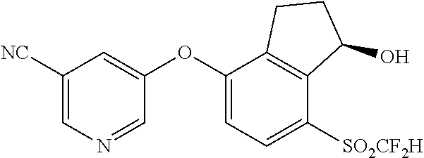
C1(OC2=CC=C([SO2CF2H])C3=C2CCC3O)=CC([NC])=CN=C1
